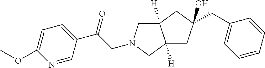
C12([H])CC(CC3=CC=CC=C3)(O)CC1([H])CN(CC(C1=CC=C(OC)N=C1)=O)C2
